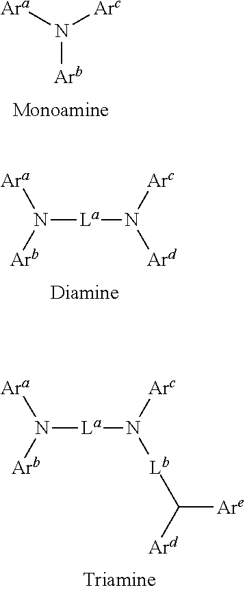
N([Arb])([Ara])[Arc].N([La]N([Ard])[Arc])([Arb])[Ara].N([La]N([Lb]C([Are])[Ard])[Arc])([Arb])[Ara]
